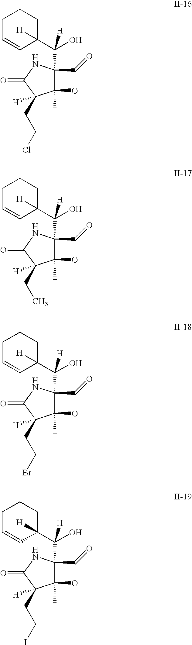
C1C=CC(C(O)([H])C23C(C)(OC2=O)C(CCCl)([H])C(=O)N3)([H])CC1.C1C=CC(C(O)([H])C23C(C)(OC2=O)C(CC)([H])C(=O)N3)([H])CC1.C1C=CC(C(O)([H])C23C(C)(OC2=O)C(CCBr)([H])C(=O)N3)([H])CC1.C1C=CC(C(O)([H])C23C(C)(OC2=O)C(CCI)([H])C(=O)N3)([H])CC1
